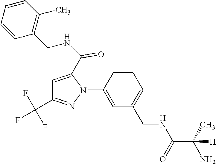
C1=CC(N2C(C(NCC3=C(C)C=CC=C3)=O)=CC(C(F)(F)F)=N2)=CC(CNC(C(C)(N)[H])=O)=C1
